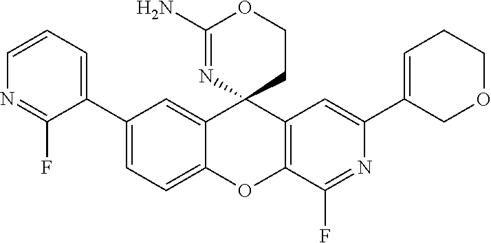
C1=CC=C(C2=CC=C3C(=C2)C2(C4=C(O3)C(F)=NC(C3=CCCOC3)=C4)CCOC(N)=N2)C(F)=N1
